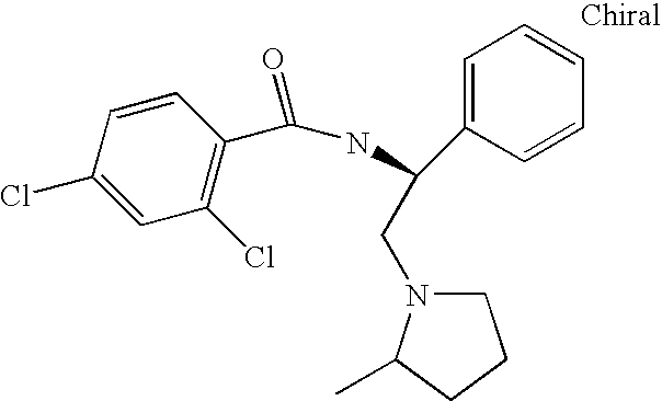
N(C(C1=CC=CC=C1)CN1CCCC1C)C(=O)C1=C(Cl)C=C(Cl)C=C1
